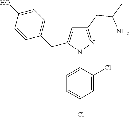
C1(CC(C)N)=NN(C2=CC=C(Cl)C=C2Cl)C(CC2=CC=C(O)C=C2)=C1
